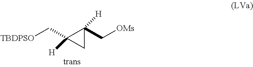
[OMs]CC1([H])C(C[TBDPSO])([H])C1
